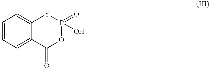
C1=CC=C2C(=C1)[Y]P(=O)(O)OC2=O
